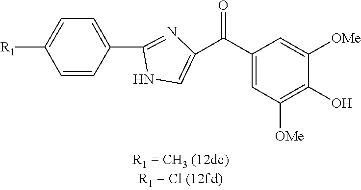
C1=CC(C2=NC(C(C3=CC([OMe])=C(O)C([OMe])=C3)=O)=CN2)=CC=C1[R1]
